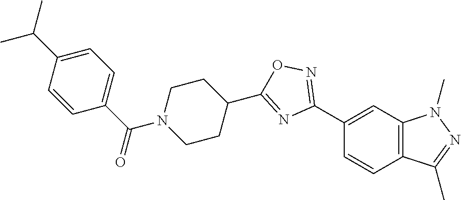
C1(C2=NOC(C3CCN(C(C4=CC=C(C(C)C)C=C4)=O)CC3)=N2)=CC2=C(C=C1)C(C)=NN2C
